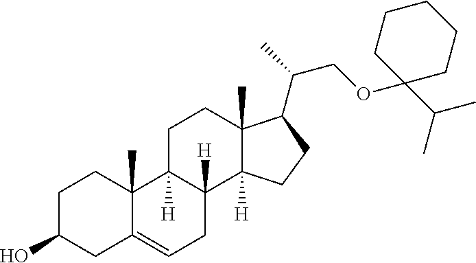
C1C(O)CC2=CCC3([H])C([H])(C2(C)C1)CCC1(C)C3([H])CCC1C(COC1(C(C)C)CCCCC1)C
